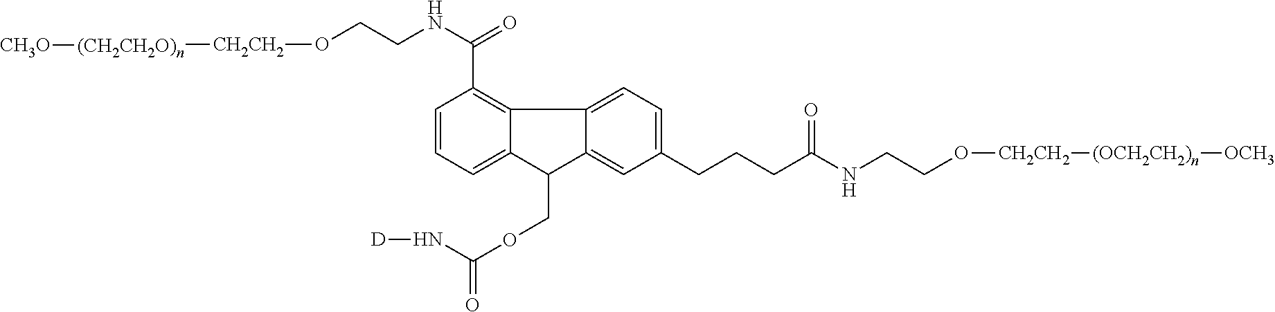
C1=CC=C2C(=C1C(=O)NCCO[CH2CH2][(CH2CH2O)n][CH3O])C1=CC=C(CCCC(NCCO[CH2CH2][(OCH2CH2)n][OCH3])=O)C=C1C2COC(N[D])=O
